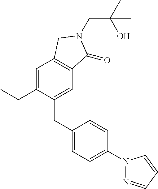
C1=C(CC)C(CC2=CC=C(N3N=CC=C3)C=C2)=CC2=C1CN(CC(C)(O)C)C2=O
